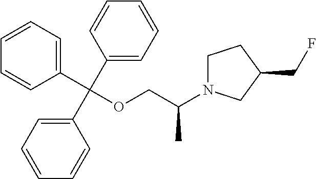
C1N(C(COC(C2=CC=CC=C2)(C2=CC=CC=C2)C2=CC=CC=C2)C)CC(CF)C1
